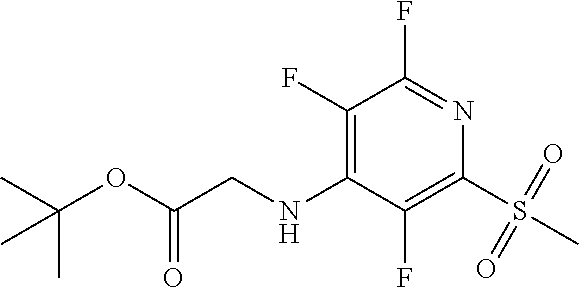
N1=C(F)C(F)=C(NCC(OC(C)(C)C)=O)C(F)=C1S(C)(=O)=O
